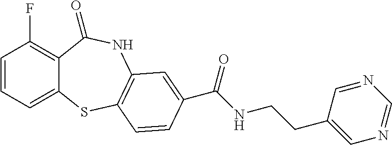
C1=CC=C2C(=C1F)C(=O)NC1=C(S2)C=CC(C(NCCC2=CN=CN=C2)=O)=C1
